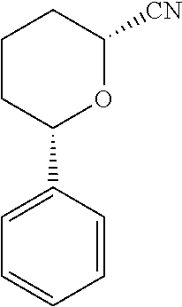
C1=C(C2OC([CN])CCC2)C=CC=C1
